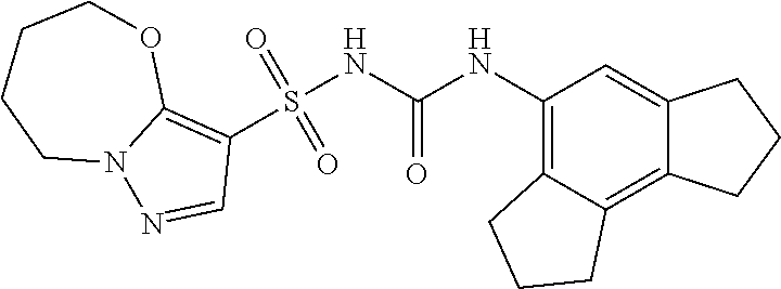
S(NC(NC1=C2C(=C3C(=C1)CCC3)CCC2)=O)(C1=C2N(N=C1)CCCCO2)(=O)=O
